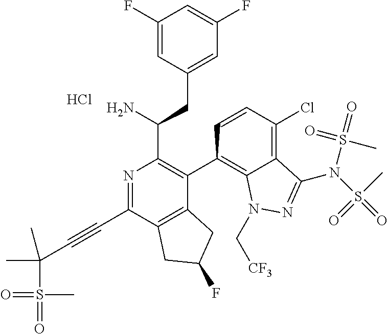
C1(F)=CC(CC(N)C2=C(C3=C4C(=C(Cl)C=C3)C(N(S(C)(=O)=O)S(=O)(=O)C)=NN4C[CF3])C3=C(C(C#CC(S(=O)(=O)C)(C)C)=N2)CC(F)C3)=CC(F)=C1.Cl
